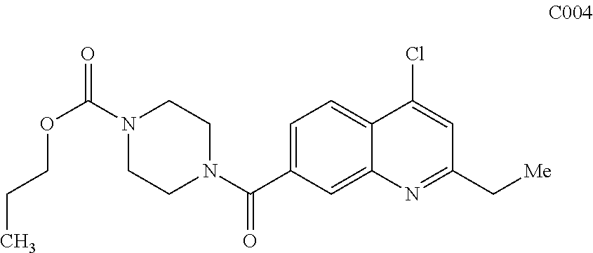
C1=C(C(N2CCN(C(=O)OCCC)CC2)=O)C=C2C(=C1)C(Cl)=CC(C[Me])=N2
